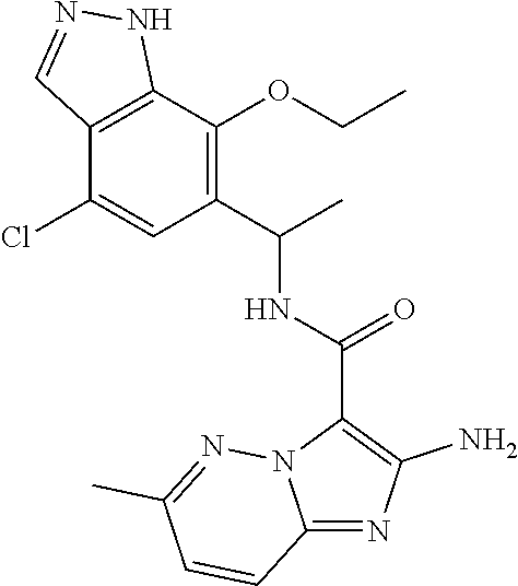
C12=NC(N)=C(C(=O)NC(C3=C(OCC)C4=C(C(Cl)=C3)C=NN4)C)N1N=C(C)C=C2
